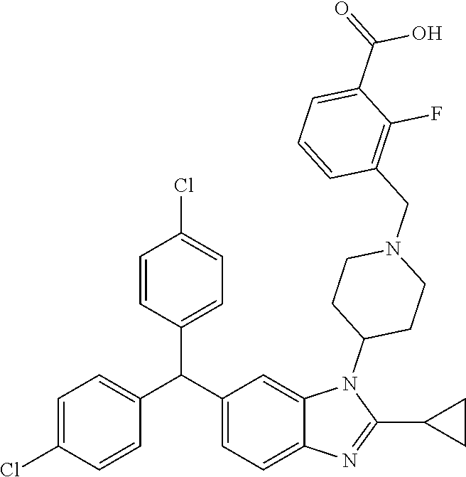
C1=C(Cl)C=CC(C(C2=CC=C3C(=C2)N(C2CCN(CC4=C(F)C(C(=O)O)=CC=C4)CC2)C(C2CC2)=N3)C2=CC=C(Cl)C=C2)=C1
